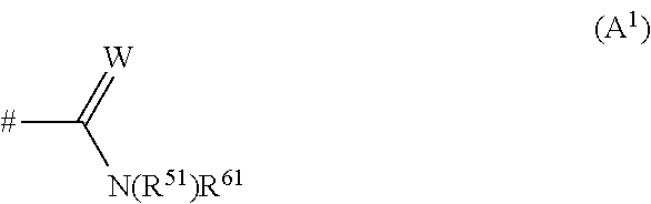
[#]C(=[W])[N(R51)R61]
